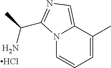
N12C=CC=C(C)C1=CN=C2C(N)C.Cl
